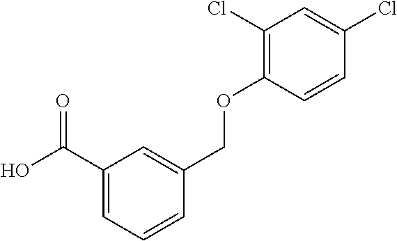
C1(C(O)=O)=CC=CC(COC2=C(Cl)C=C(Cl)C=C2)=C1
